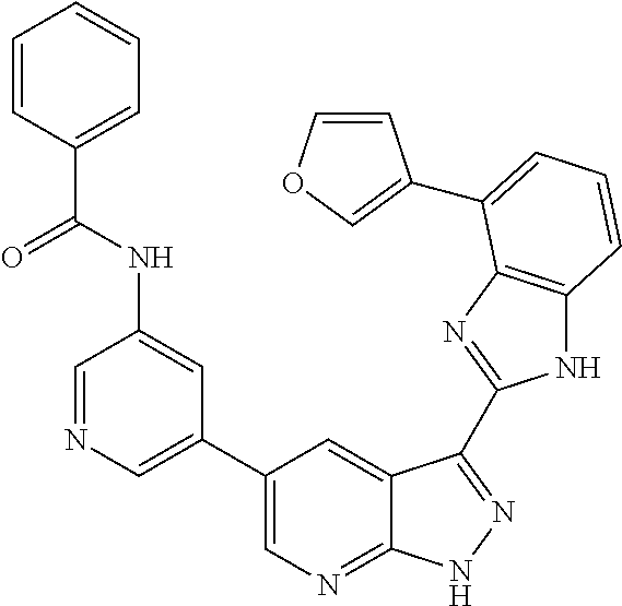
N1C2=C(N=C1C1=NNC3=NC=C(C4=CN=CC(NC(C5=CC=CC=C5)=O)=C4)C=C31)C(C1=COC=C1)=CC=C2
